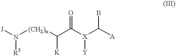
N([R3])([(CH2)n]C([K])C([X]([Y])C([A])B)=O)[J]
